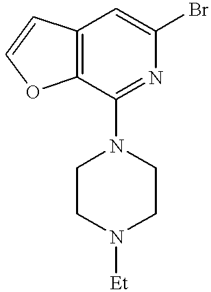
C12=C(C(N3CCN([Et])CC3)=NC(Br)=C1)OC=C2
